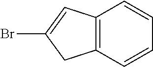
C12=C(C=CC=C1)CC(Br)=C2
